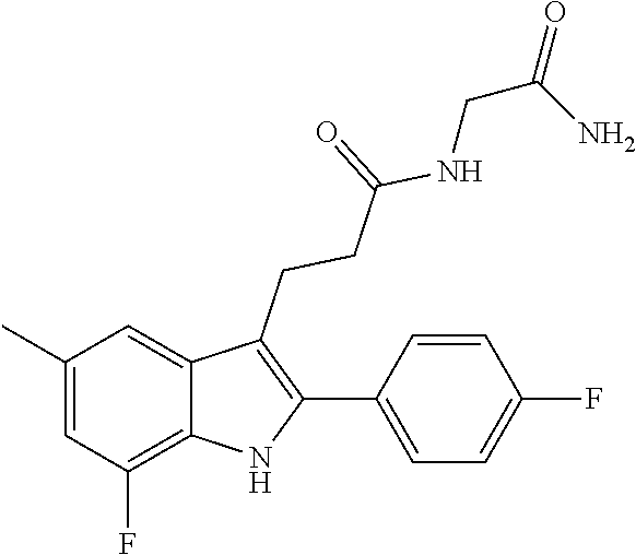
N(C(CCC1=C(C2=CC=C(F)C=C2)NC2=C(F)C=C(C)C=C12)=O)CC(=O)N
